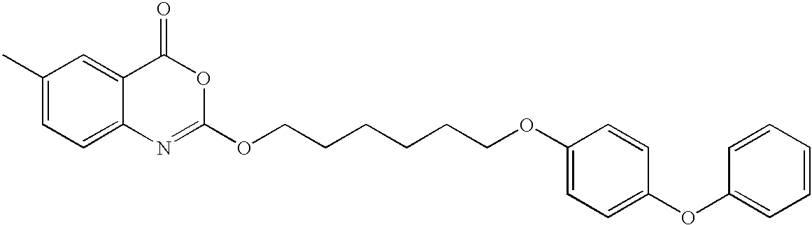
C1(C)=CC=C2C(=C1)C(=O)OC(OCCCCCCOC1=CC=C(OC3=CC=CC=C3)C=C1)=N2
